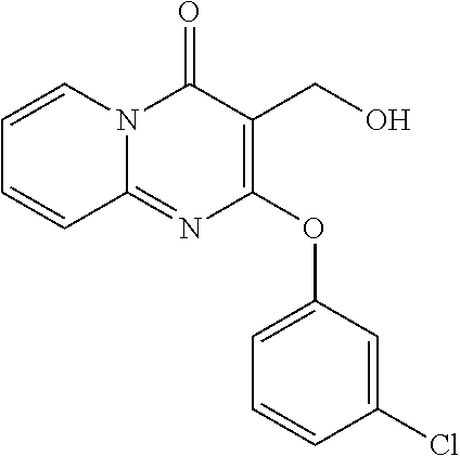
C1=CC(Cl)=CC(OC2=C(CO)C(=O)N3C(=N2)C=CC=C3)=C1
